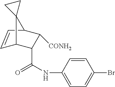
C12C=CC(C(C(NC3=CC=C(Br)C=C3)=O)C1[CONH2])C21CC1
